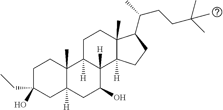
C1C(O)(CC)CC2([H])C(C)(C1)C1([H])C([H])(C(O)C2)C2([H])C(C)(CC1)C(C(CCC(C)(C)C)C)CC2
